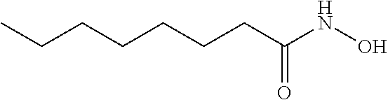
C(CCCCC(NO)=O)CC
